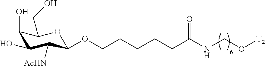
C1(O)C(O)C([AcHN])C(OCCCCCC(NCO[T2])=O)OC1CO
